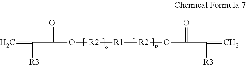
C=C([R3])C(=O)O[R2][R1][R2]OC(=O)C([R3])=C
